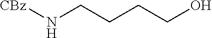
[CBz]NCCCCO
